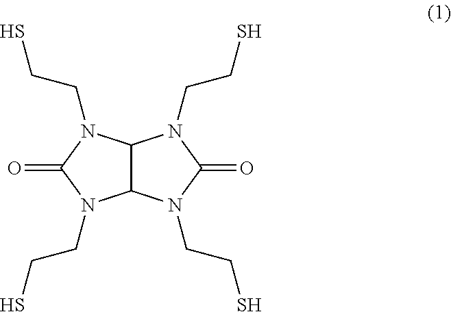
C12C(N(CCS)C(=O)N1CCS)N(CCS)C(=O)N2CCS
